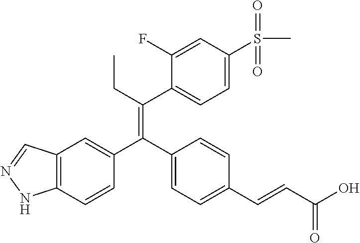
C12=C(C=CC(C(C3=CC=C(C=CC(O)=O)C=C3)=C(CC)C3=CC=C(S(C)(=O)=O)C=C3F)=C1)NN=C2
